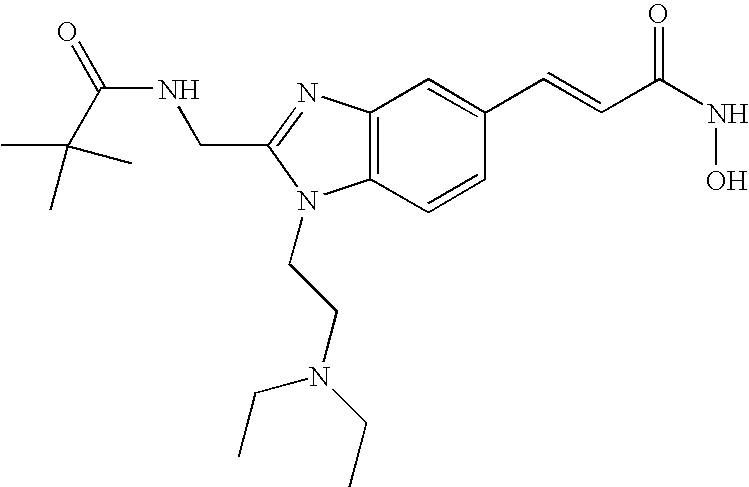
C12=C(N=C(CNC(C(C)(C)C)=O)N1CCN(CC)CC)C=C(C=CC(NO)=O)C=C2
